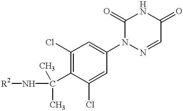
[R2]NC(C)(C)C1=C(Cl)C=C(N2N=CC(=O)NC2=O)C=C1Cl
